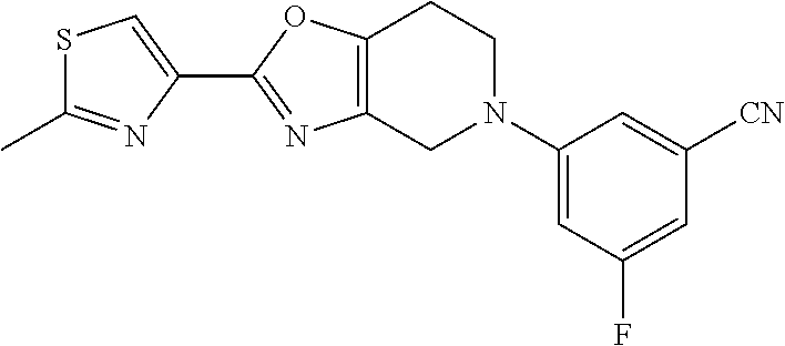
C1(C2=NC3=C(O2)CCN(C2=CC(F)=CC([CN])=C2)C3)=CSC(C)=N1
